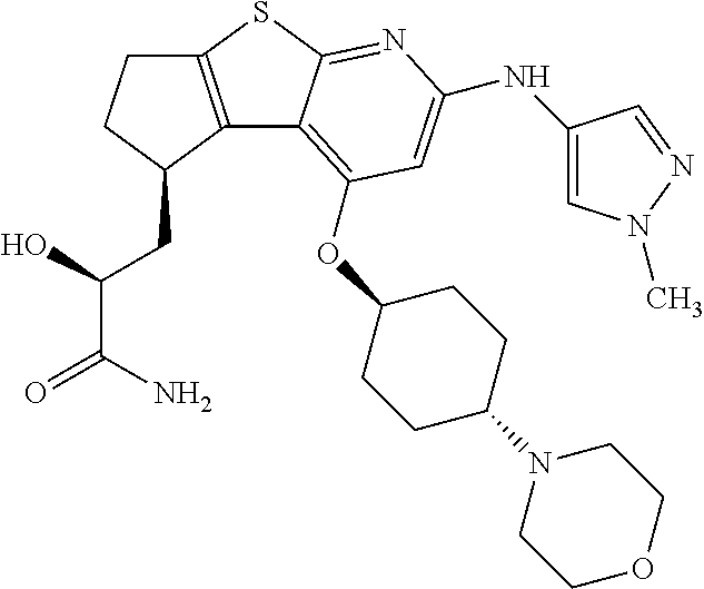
C1C2=C(C(CC(C(=O)N)O)C1)C1=C(OC3CCC(N4CCOCC4)CC3)C=C(NC3=CN(C)N=C3)N=C1S2
